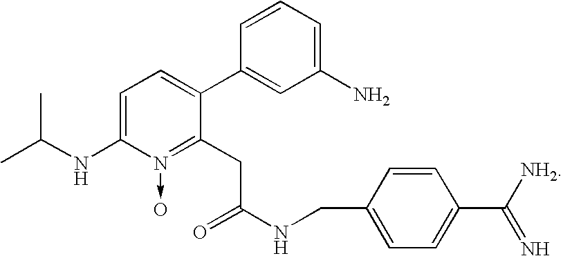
C1=C(NC(C)C)N(->O)=C(CC(NCC2=CC=C(C([NH2])=N)C=C2)=O)C(C2=CC(N)=CC=C2)=C1
